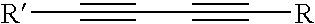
[R]C#CC#C[R]
